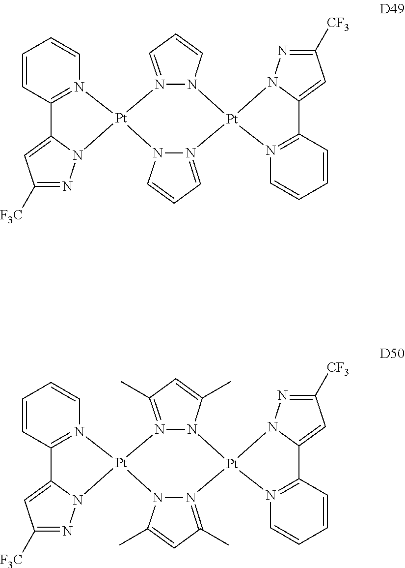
C1=CC2=N(C=C1)[Pt]1(N3C2=CC([F3C])=N3)N2=CC=CN2[Pt]2(N3=C(C=CC=C3)C3=CC([CF3])=NN32)N2=CC=CN12.C1=CC2=N(C=C1)[Pt]1(N3C2=CC([F3C])=N3)N2=C(C)C=C(C)N2[Pt]2(N3=C(C=CC=C3)C3=CC([CF3])=NN32)N2=C(C)C=C(C)N12
